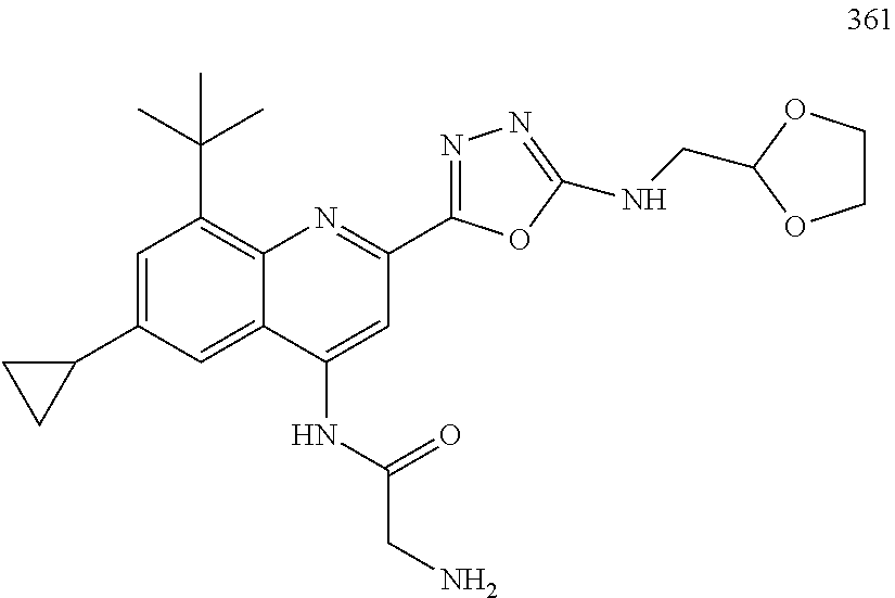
C1=C(C2CC2)C=C2C(=C1C(C)(C)C)N=C(C1=NN=C(NCC3OCCO3)O1)C=C2NC(CN)=O
